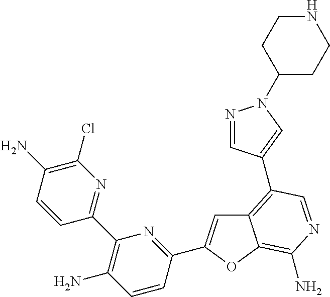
C12=C(C3=CN(C4CCNCC4)N=C3)C=NC(N)=C1OC(C1=NC(C3=NC(Cl)=C(N)C=C3)=C(N)C=C1)=C2
